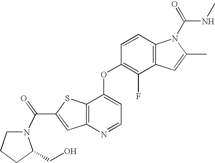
C12=C(C(OC3=C(F)C4=C(C=C3)N(C(=O)NC)C(C)=C4)=CC=N1)SC(C(=O)N1CCCC1CO)=C2
